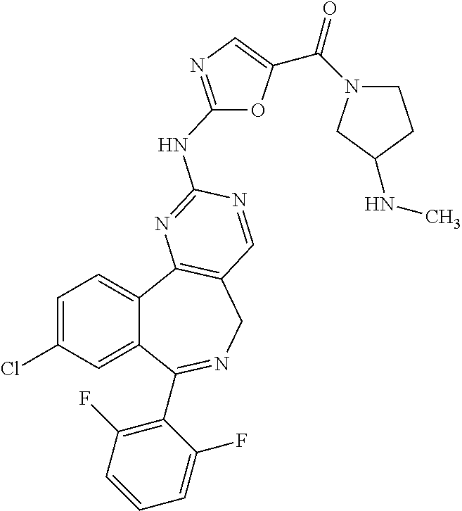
C1=C(Cl)C=C2C(=C1)C1=C(CN=C2C2=C(F)C=CC=C2F)C=NC(NC2=NC=C(C(=O)N3CCC(NC)C3)O2)=N1
